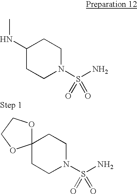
C1(NC)CCN(S(N)(=O)=O)CC1.C1CN(S(N)(=O)=O)CCC12OCCO2
